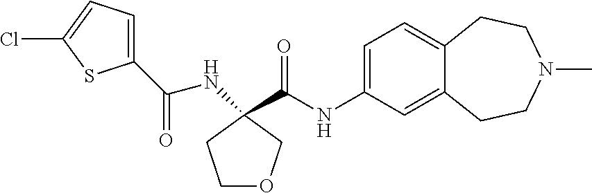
C1OCC(NC(C2=CC=C(Cl)S2)=O)(C(NC2=CC=C3C(=C2)CCN(C)CC3)=O)C1
